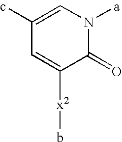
C1(c)=CN([a])C(=O)C([x2]b)=C1
